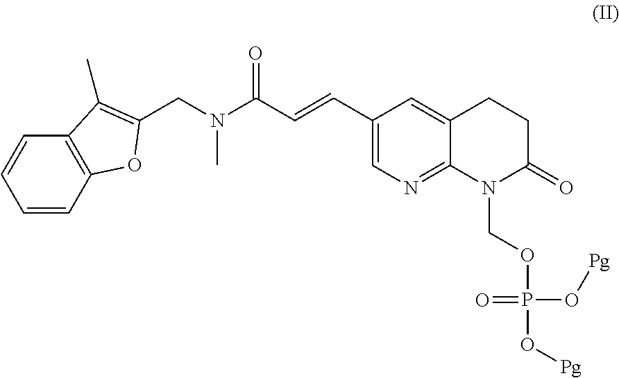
C1(C=CC(N(CC2=C(C)C3=C(C=CC=C3)O2)C)=O)=CN=C2C(=C1)CCC(=O)N2COP(=O)(O[Pg])O[Pg]
